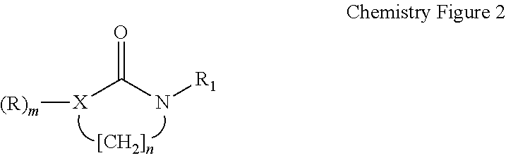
[(R)m][X]C(N[R1])=O
